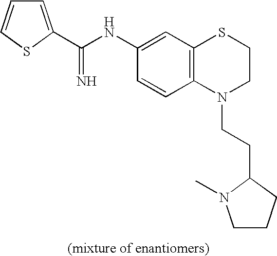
C(NC1=CC2=C(C=C1)N(CCC1CCCN1C)CCS2)(=N)C1=CC=CS1
